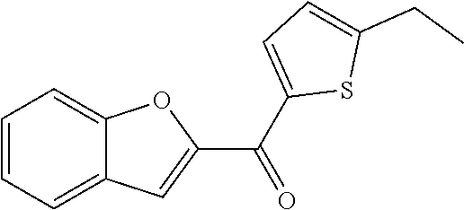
C1=CC=C2C(=C1)OC(C(=O)C1=CC=C(CC)S1)=C2
